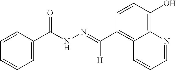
C12=C(O)C=CC(C(=NNC(C3=CC=CC=C3)=O)[H])=C1C=CC=N2
